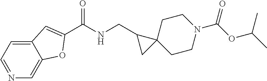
O=C(OC(C)C)N1CCC2(CC1)C(CNC(=O)C1=CC3=CC=NC=C3O1)C2
